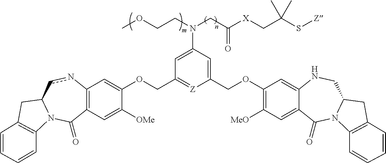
C12=C(C=C([OMe])C(OCC3=[Z]C(COC4=C([MeO])C=C5C(=C4)NCC4N(C5=O)C5=C(C4)C=CC=C5)=CC(N(CC([X]CC(S[Z])(C)C)=O)CCOC)=C3)=C1)C(=O)N1C(cn2)CC2=C1C=CC=C2
